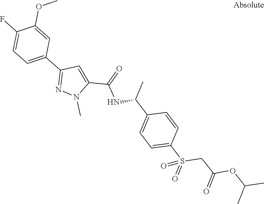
C1(C2=CC=C(F)C(OC)=C2)=NN(C)C(C(=O)NC(C)C2=CC=C(S(=O)(CC(OC(C)C)=O)=O)C=C2)=C1
